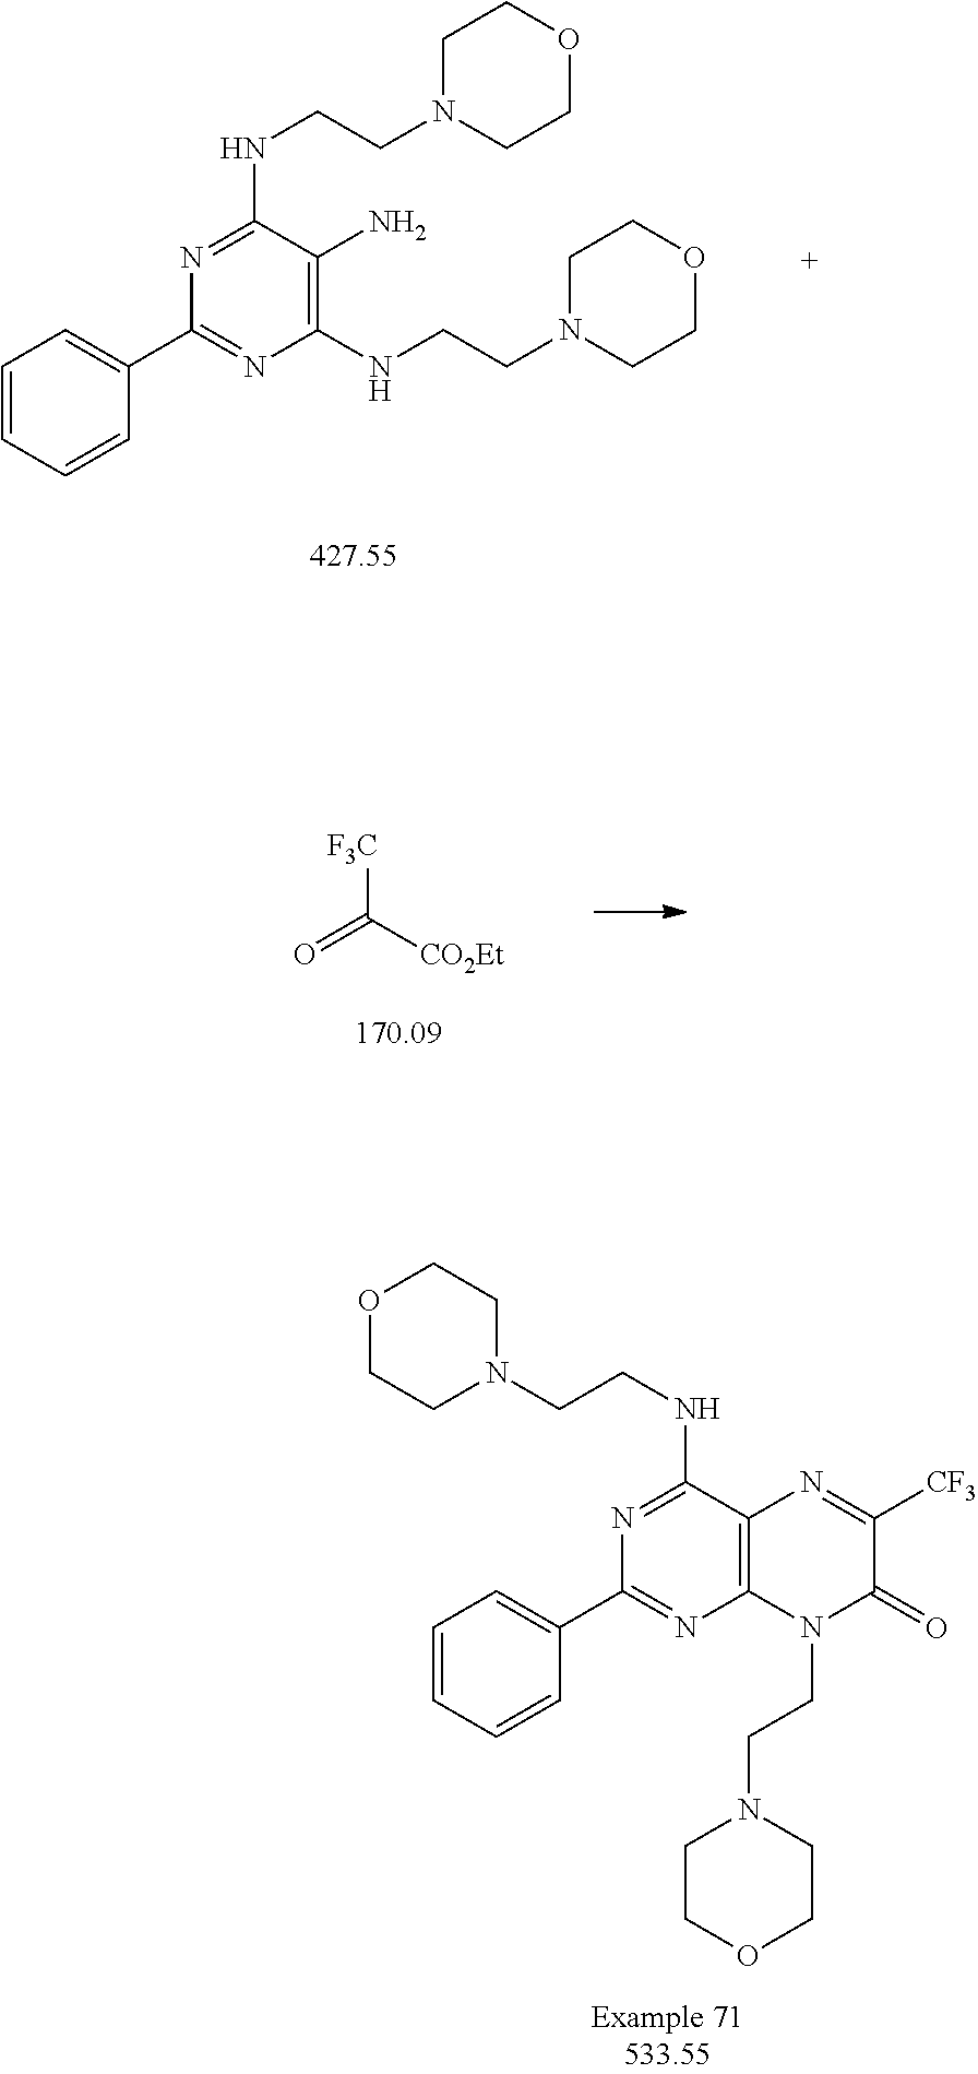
C1=CC=CC(C2=NC(NCCN3CCOCC3)=C(N)C(NCCN3CCOCC3)=N2)=C1.[F3C]C([CO2Et])=O.C1=CC=CC(C2=NC3=C(C(NCCN4CCOCC4)=N2)N=C([CF3])C(=O)N3CCN2CCOCC2)=C1
